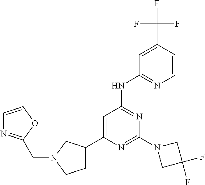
C1=C(C2CCN(CC3=NC=CO3)C2)N=C(N2CC(F)(F)C2)N=C1NC1=NC=CC(C(F)(F)F)=C1
